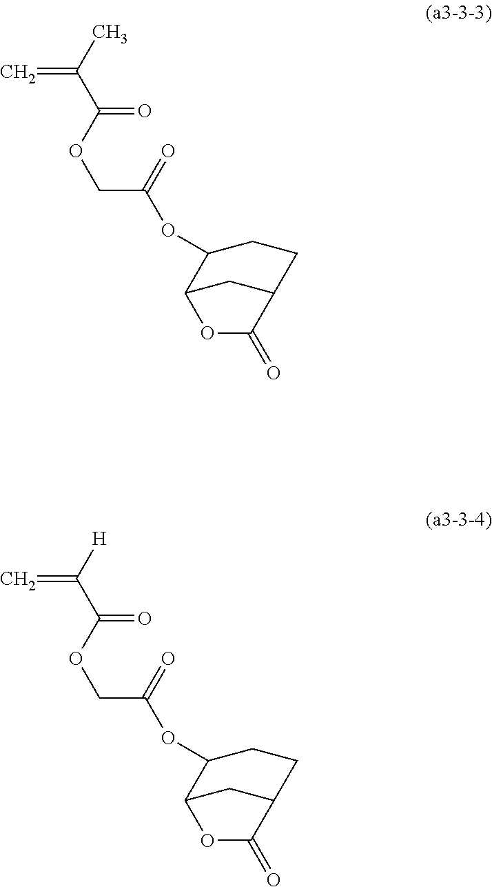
[H]C(C(OCC(=O)OC1C2CC(CC1)C(=O)O2)=O)=C.CC(C(OCC(=O)OC1C2CC(CC1)C(=O)O2)=O)=C
